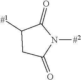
C1C(=O)N([#2])C(=O)C1[#1]
